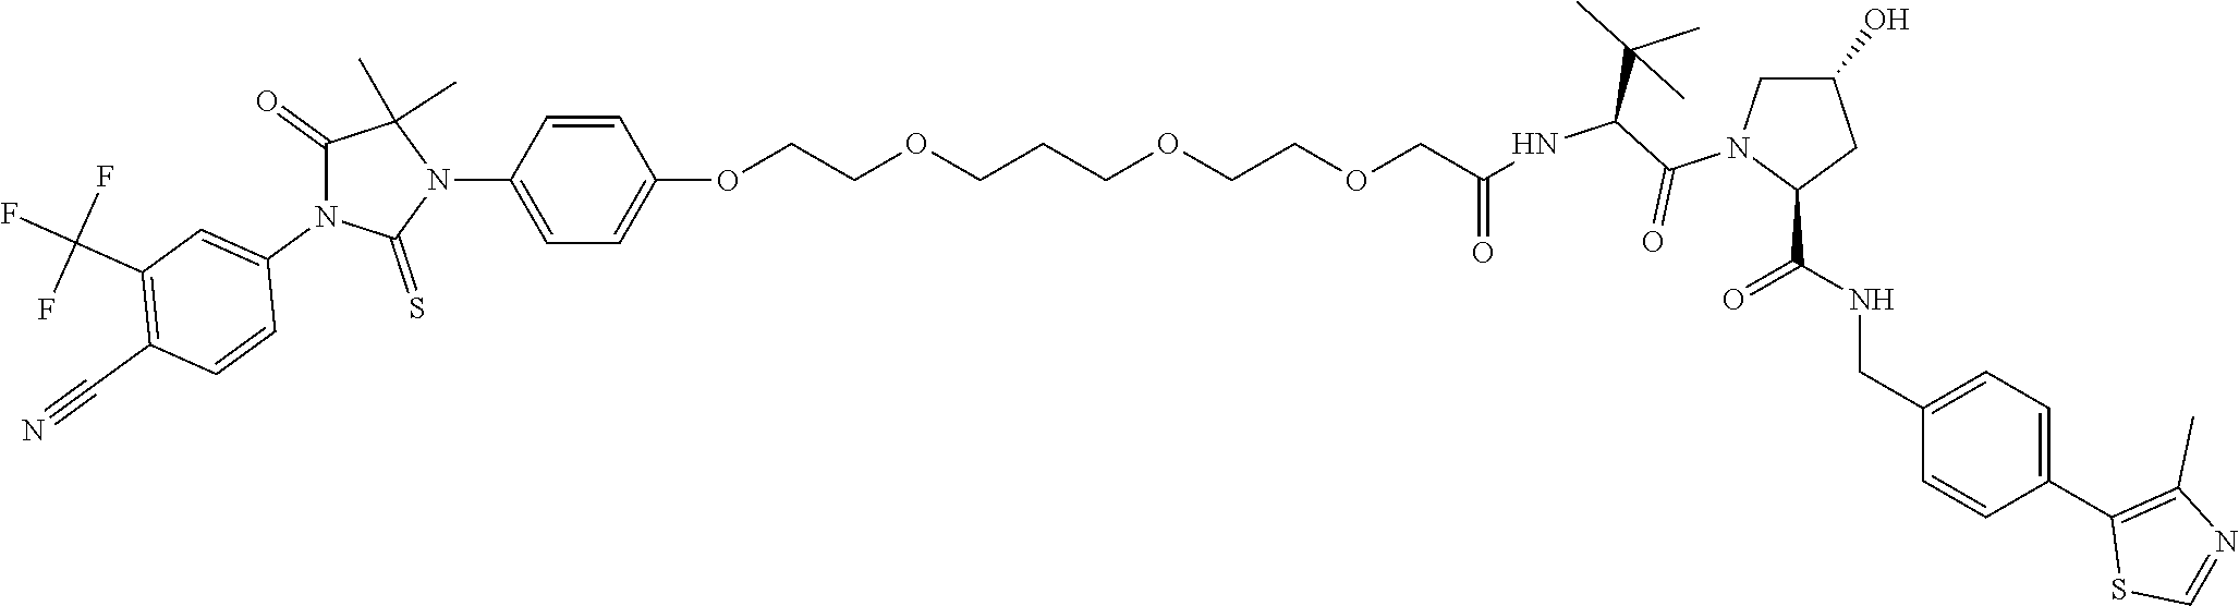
C1=C(N2C(C)(C)C(=O)N(C3=CC(C(F)(F)F)=C(C#N)C=C3)C2=S)C=CC(OCCOCCCOCCOCC(=O)NC(C(N2C(C(NCC3=CC=C(C4=C(C)N=CS4)C=C3)=O)CC(O)C2)=O)C(C)(C)C)=C1
